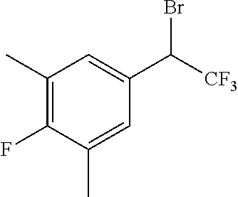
C1(C)=C(F)C(C)=CC(C([CF3])Br)=C1
